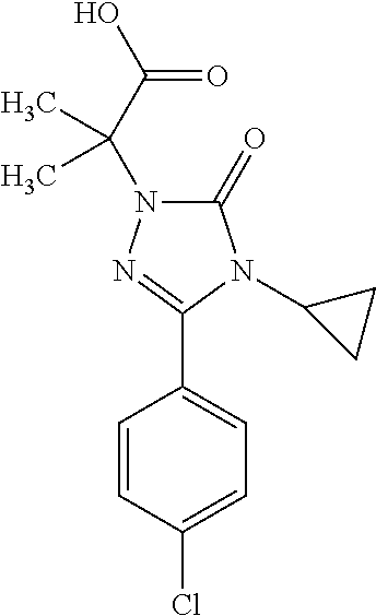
C1=CC(Cl)=CC=C1C1=NN(C(C(O)=O)(C)C)C(=O)N1C1CC1
